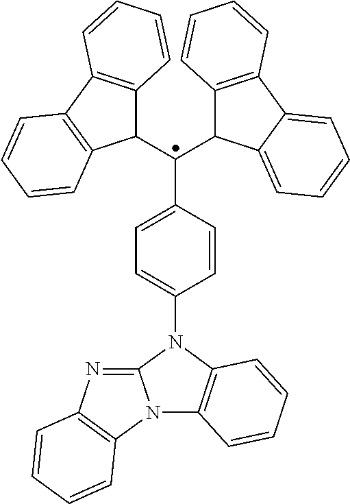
C1=CC(N2C3=NC4=C(N3C3=C2C=CC=C3)C=CC=C4)=CC=C1C(C1C2=C(C3=C1C=CC=C3)C=CC=C2)C1C2=C(C3=CC=CC=C13)C=CC=C2
